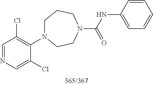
C1=NC=C(Cl)C(N2CCCN(C(NC3=CC=CC=C3)=O)CC2)=C1Cl
